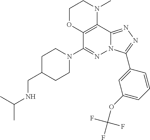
C1C(CNC(C)C)CCN(C2=NN3C(=NN=C3C3=CC(OC(F)(F)F)=CC=C3)C3=C2OCCN3C)C1
